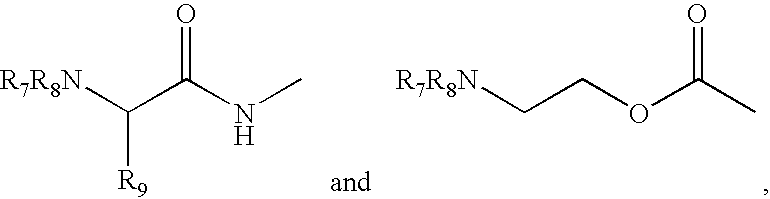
C(C(NC)=O)([R7R8N])[R9].C(COC(C)=O)[R7R8N]
